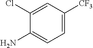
C1(Cl)=CC([CF3])=CC=C1N
